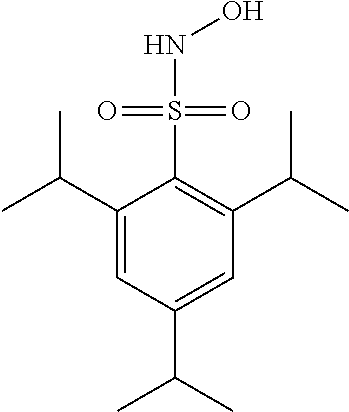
C1(C(C)C)=CC(C(C)C)=CC(C(C)C)=C1S(=O)(=O)NO
